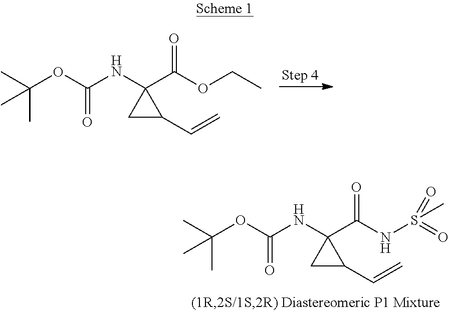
CC(OC(NC1(C(OCC)=O)CC1C=C)=O)(C)C.CC(OC(NC1(C(NS(=O)(C)=O)=O)CC1C=C)=O)(C)C
